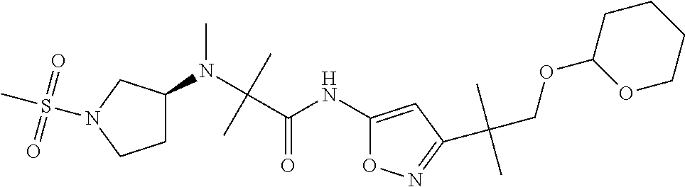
C1(N(C(C(NC2=CC(C(COC3OCCCC3)(C)C)=NO2)=O)(C)C)C)CCN(S(C)(=O)=O)C1
